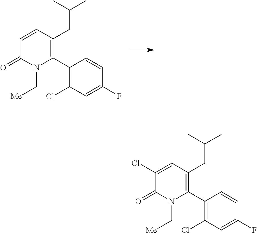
C1(C2=C(CC(C)C)C=CC(=O)N2C[Me])=C(Cl)C=C(F)C=C1.C1(C2=C(CC(C)C)C=C(Cl)C(=O)N2C[Me])=C(Cl)C=C(F)C=C1
